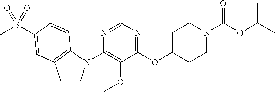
C1(N2CCC3=C2C=CC(S(C)(=O)=O)=C3)=C(OC)C(OC2CCN(C(=O)OC(C)C)CC2)=NC=N1
